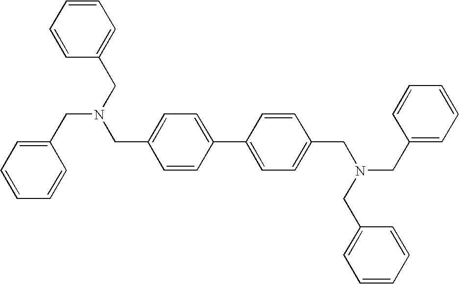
C1=CC(C2=CC=C(CN(CC3=CC=CC=C3)CC3=CC=CC=C3)C=C2)=CC=C1CN(CC1=CC=CC=C1)CC1=CC=CC=C1
